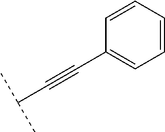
C1=CC=CC=C1C#CC(C)C
